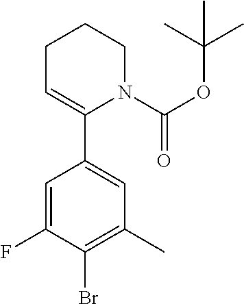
C1=C(F)C(Br)=C(C)C=C1C1=CCCCN1C(OC(C)(C)C)=O
